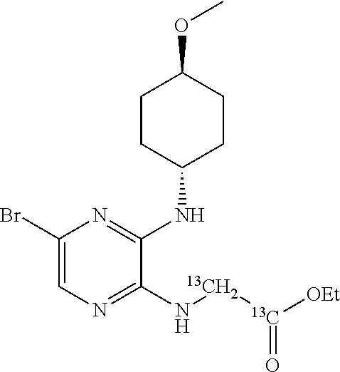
C1(Br)=CN=C(N[13CH2][13C](=O)[OEt])C(NC2CCC(OC)CC2)=N1
